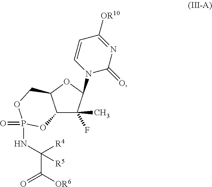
C12C(C)(F)C(N3C(=O)N=C([OR10])C=C3)OC1COP(=O)(NC([R4])(C(=O)[OR6])[R5])O2
